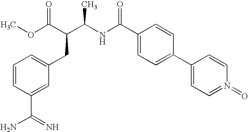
C1=CC(C(N)=N)=CC(CC(C(NC(C2=CC=C(C3=CC=N(=O)C=C3)C=C2)=O)C)C(OC)=O)=C1
